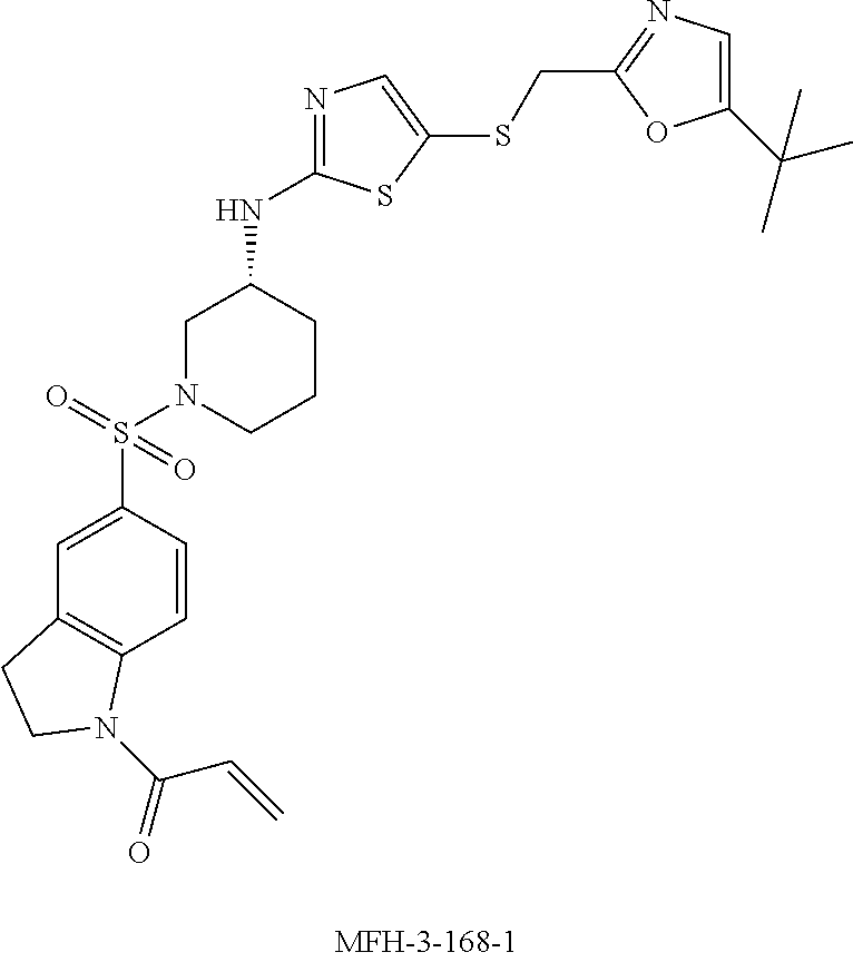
C12=C(C=C(S(=O)(N3CCCC(NC4=NC=C(SCC5=NC=C(C(C)(C)C)O5)S4)C3)=O)C=C1)CCN2C(C=C)=O
